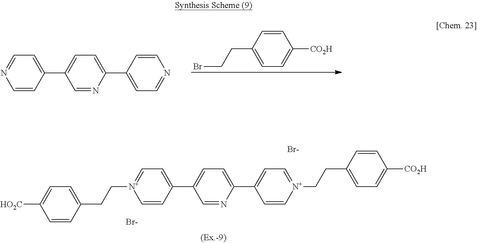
[Br-].C1=CC(C2=CC=C(C3=CC=[N+](CCC4=CC=C([CO2H])C=C4)C=C3)N=C2)=CC=[N+]1CCC1=CC=C([HO2C])C=C1.[Br-].C1=CC(C2=CC=C(C3=CC=NC=C3)N=C2)=CC=N1.C1=C(CCBr)C=CC([CO2H])=C1
